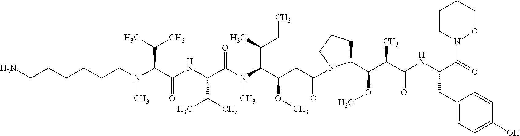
CN(C(C(NC(C(N(C(C(CC(N1C(C(C(C(NC(CC2=CC=C(O)C=C2)C(=O)N2OCCCC2)=O)C)OC)CCC1)=O)OC)C(C)CC)C)=O)C(C)C)=O)C(C)C)CCCCCCN
